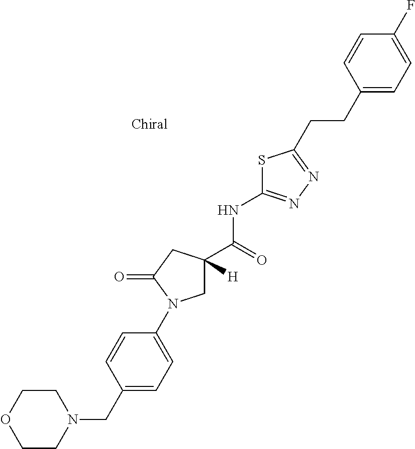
C1C(C(NC2=NN=C(CCC3=CC=C(F)C=C3)S2)=O)([H])CC(=O)N1C1=CC=C(CN2CCOCC2)C=C1
